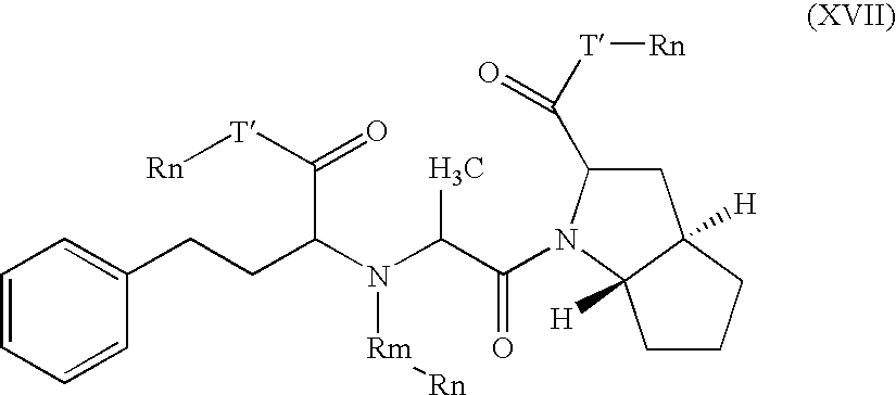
C1=CC=CC(CCC(N(C(C(=O)N2C(C([T][Rn])=O)CC3([H])C2([H])CCC3)C)[Rm][Rn])C(=O)[T][Rn])=C1
